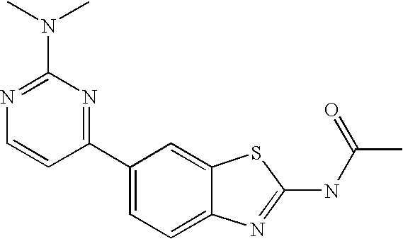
C1(C2=CC=C3C(=C2)SC(NC(C)=O)=N3)=NC(N(C)C)=NC=C1
